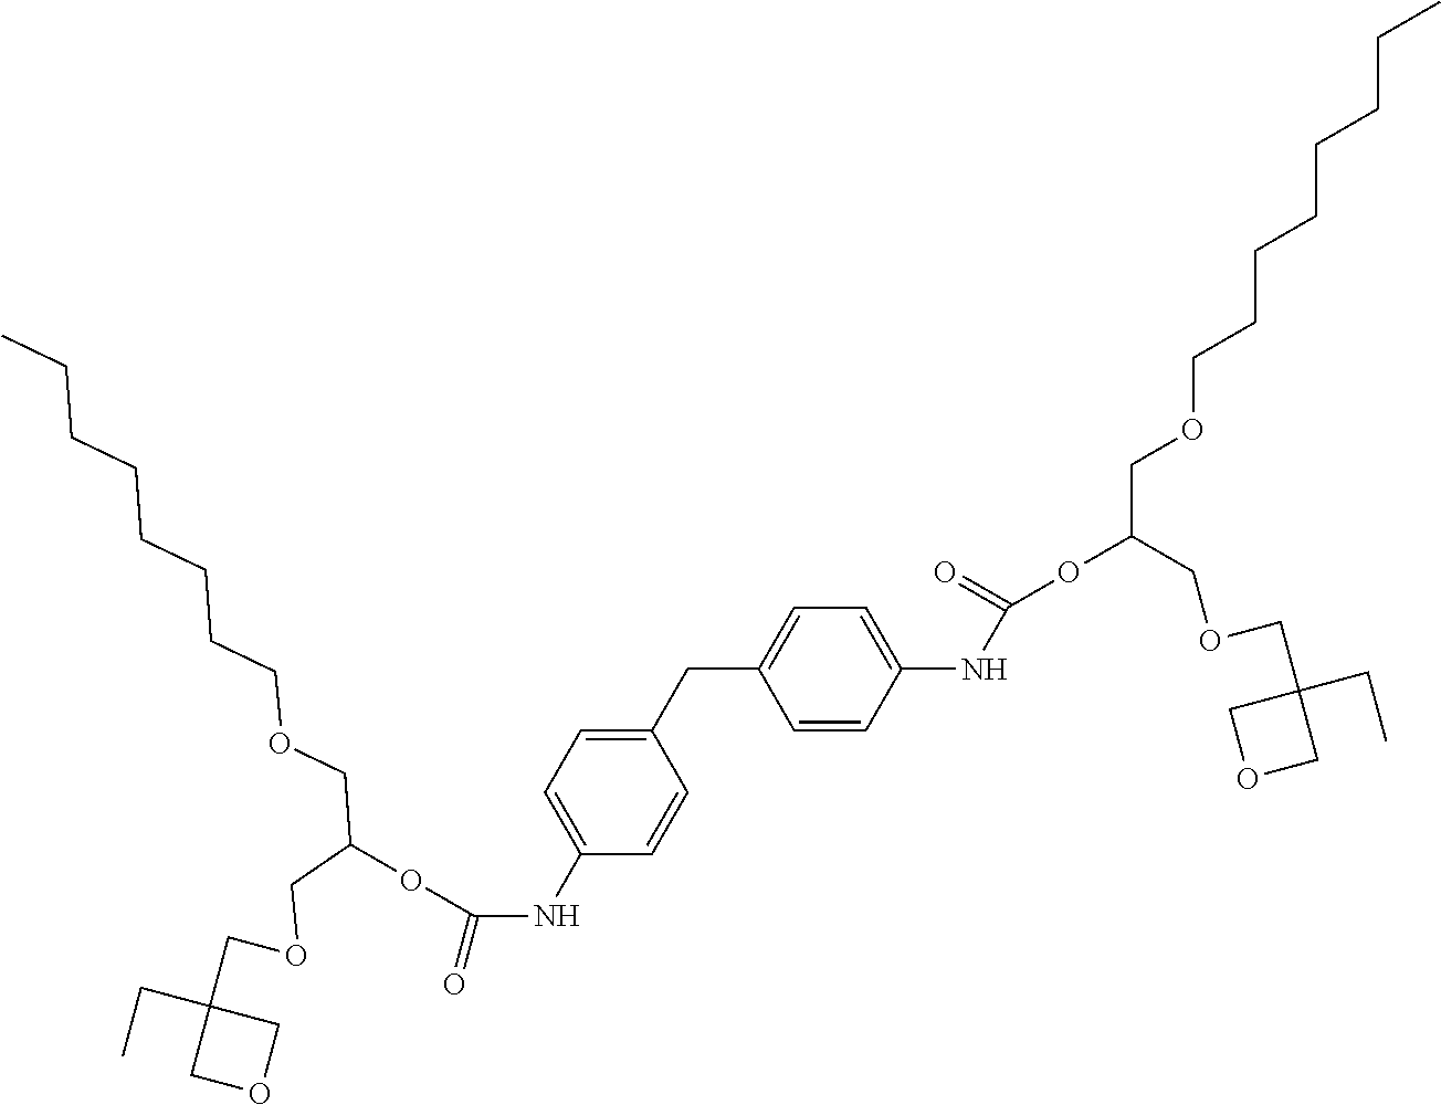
C1(CC2=CC=C(NC(OC(COCC3(CC)COC3)COCCCCCCCC)=O)C=C2)=CC=C(NC(OC(COCCCCCCCC)COCC2(CC)COC2)=O)C=C1
